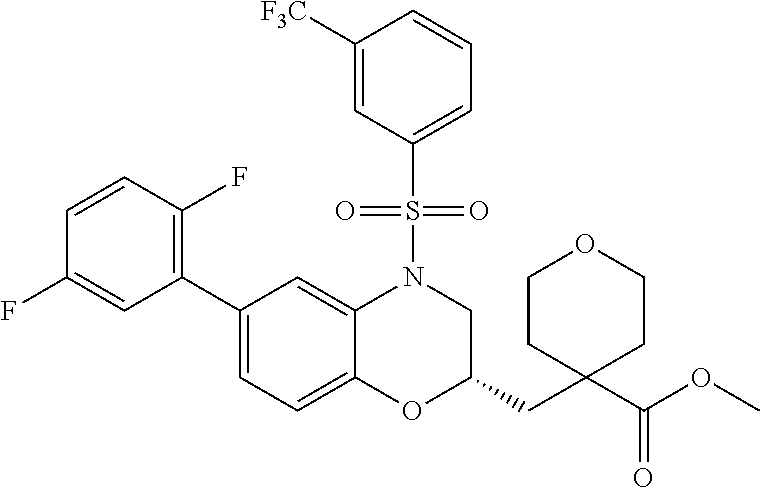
C1(CC2(C(OC)=O)CCOCC2)CN(S(C2=CC=CC([F3C])=C2)(=O)=O)C2=CC(C3=C(F)C=CC(F)=C3)=CC=C2O1
